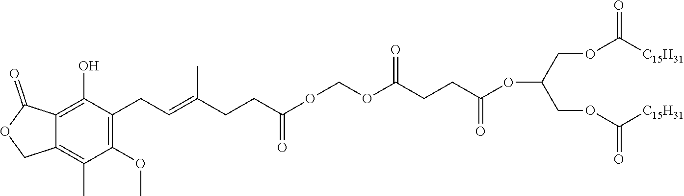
O(C(COC([C15H31])=O)COC([C15H31])=O)C(CCC(OCOC(CCC(=CCC1=C(OC)C(C)=C2C(=C1O)C(=O)OC2)C)=O)=O)=O
